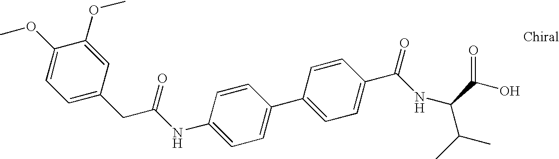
C(NC1=CC=C(C2=CC=C(C(NC(C(O)=O)C(C)C)=O)C=C2)C=C1)(=O)CC1=CC=C(OC)C(OC)=C1
